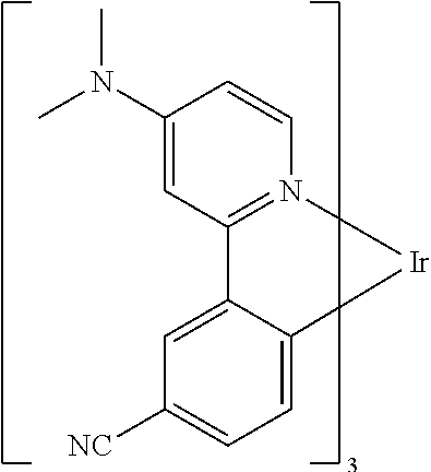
C1(N(C)C)=CC2=N(C=C1)[Ir]C1=CC=C([NC])C=C21
